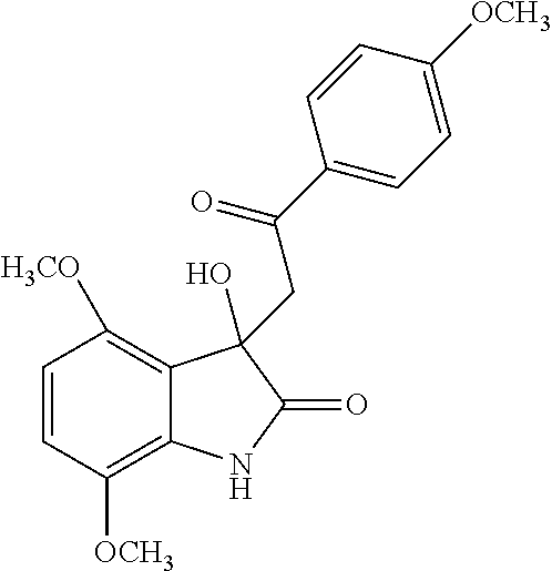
C1=CC([OCH3])=C2C(=C1[H3CO])C(O)(CC(C1=CC=C([OCH3])C=C1)=O)C(=O)N2
